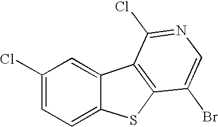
C1(Cl)=CC=C2C(=C1)C1=C(S2)C(Br)=CN=C1Cl
